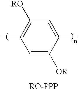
C1([RO])=C(C)C=C([OR])C(C)=C1
